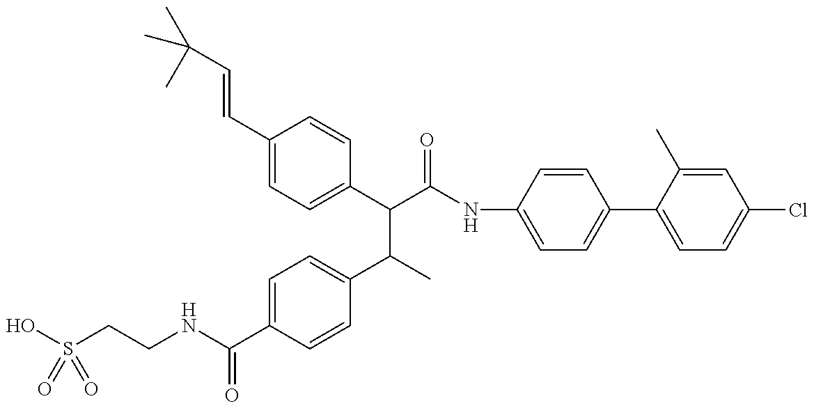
OS(CCNC(C1=CC=C(C(C(C(=O)NC2=CC=C(C3=CC=C(Cl)C=C3C)C=C2)C2=CC=C(C=CC(C)(C)C)C=C2)C)C=C1)=O)(=O)=O
